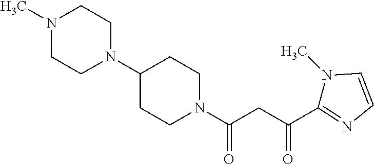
N1(C)C=CN=C1C(CC(=O)N1CCC(N2CCN(C)CC2)CC1)=O
